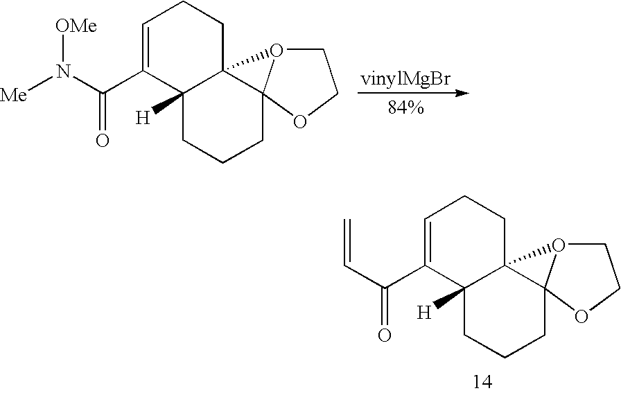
C1=C(C(N([Me])[OMe])=O)C2([H])C3(CC1)O1CCOC31CCC2.C1=C(C(C=C)=O)C2([H])C3(CC1)O1CCOC31CCC2
